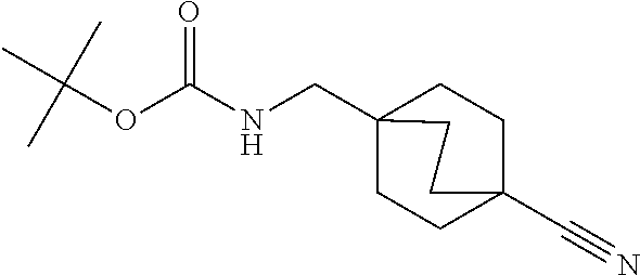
C1CC2(CNC(OC(C)(C)C)=O)CCC1(C#N)CC2
